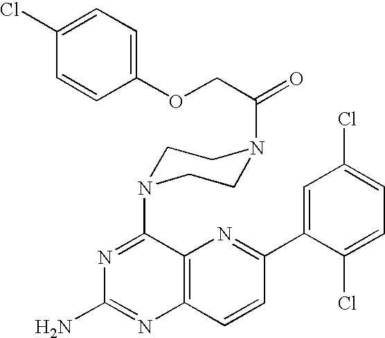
N1=C(N2CCN(C(=O)COC3=CC=C(Cl)C=C3)CC2)C2=C(N=C1N)C=CC(C1=CC(Cl)=CC=C1Cl)=N2
